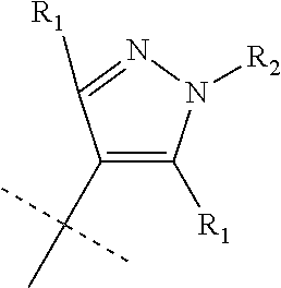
CC(C1=C([R1])N([R2])N=C1[R1])(C)C
